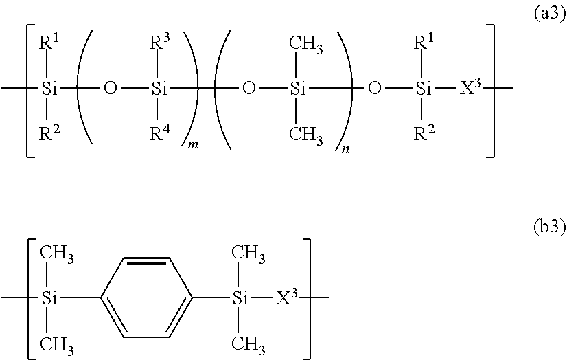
C[Si]([R1])([R2])O[Si]([R3])([R4])O[Si](C)(C)O[Si]([R1])([R2])[X3]C.C1=C([Si](C)(C)C)C=CC([Si](C)(C)[X3]C)=C1
